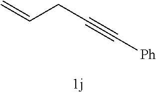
C=CCC#C[Ph]
